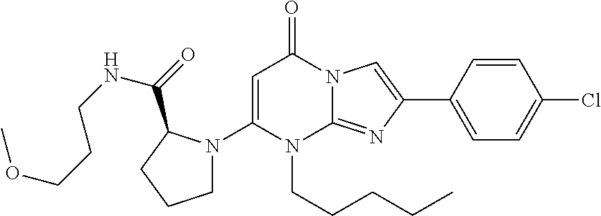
C1(N2CCCC2C(=O)NCCCOC)=CC(=O)N2C(=NC(C3=CC=C(Cl)C=C3)=C2)N1CCCCC
